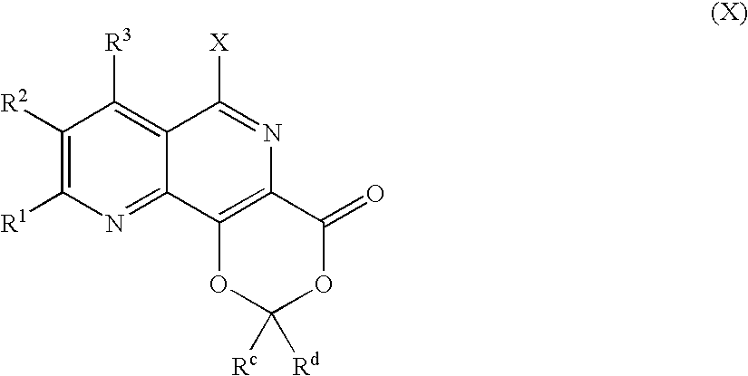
C1([R2])=C([R1])N=C2C(=C1[R3])C([X])=NC1=C2OC([Rc])([Rd])OC1=O
